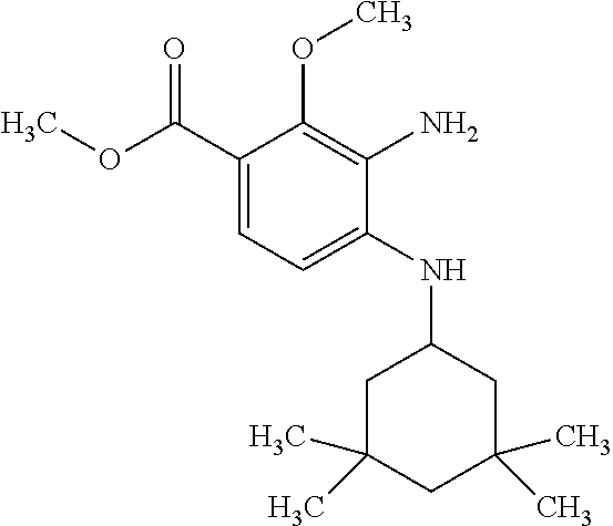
C1(C(OC)=O)=CC=C(NC2CC(C)(C)CC(C)(C)C2)C(N)=C1OC
